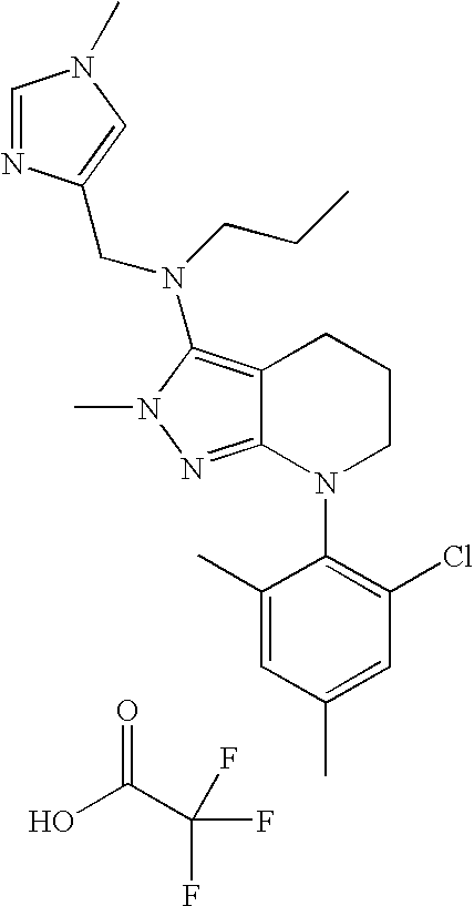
OC(C(F)(F)F)=O.C12=NN(C)C(N(CCC)CC3=CN(C)C=N3)=C1CCCN2C1=C(Cl)C=C(C)C=C1C
